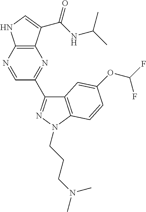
C12=C(N=CC(C3=NN(CCCN(C)C)C4=C3C=C(OC(F)F)C=C4)=N1)NC=C2C(NC(C)C)=O
